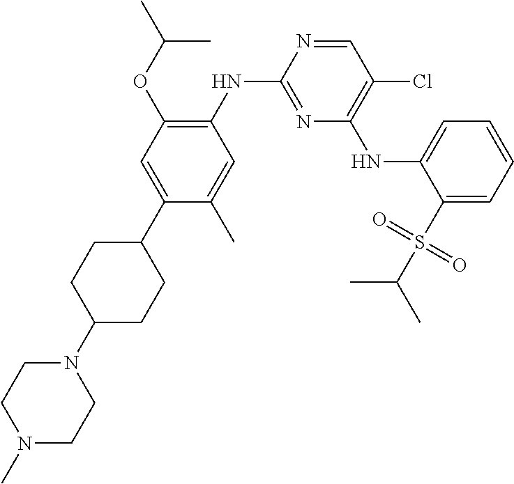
C1=NC(NC2=C(OC(C)C)C=C(C3CCC(N4CCN(C)CC4)CC3)C(C)=C2)=NC(NC2=CC=CC=C2S(C(C)C)(=O)=O)=C1Cl
